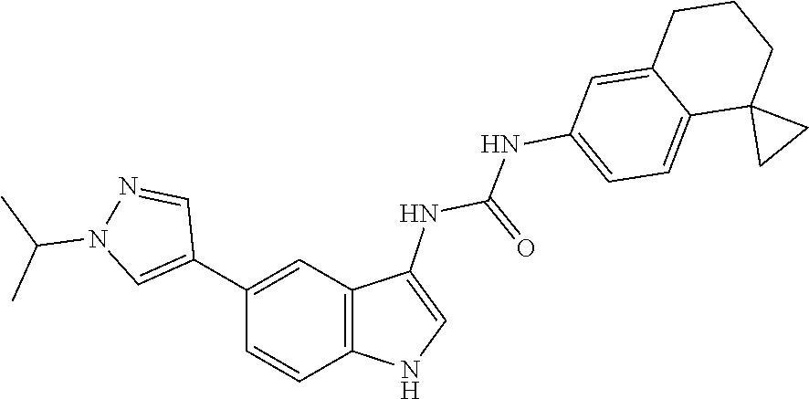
C1=C2C(=CC(NC(=O)NC3=CNC4=C3C=C(C3=CN(C(C)C)N=C3)C=C4)=C1)CCCC21CC1
